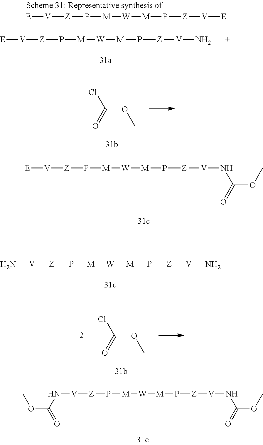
C(OC)(=O)Cl.C(OC)(=O)Cl.[W]([M]P[Z][V][E])[M]P[Z][V][E].[W]([M]P[Z][V]N)[M]P[Z][V][E].[W]([M]P[Z][V][E])[M]P[Z][V]NC(OC)=O.[W]([M]P[Z][V]N)[M]P[Z][V]N.[W]([M]P[Z][V]NC(OC)=O)[M]P[Z][V]NC(OC)=O
